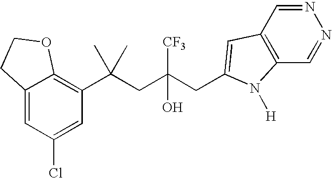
C12=CC(Cl)=CC(C(CC(CC3=CC4=C(C=NN=C4)N3[H])([CF3])O)(C)C)=C1OCC2
